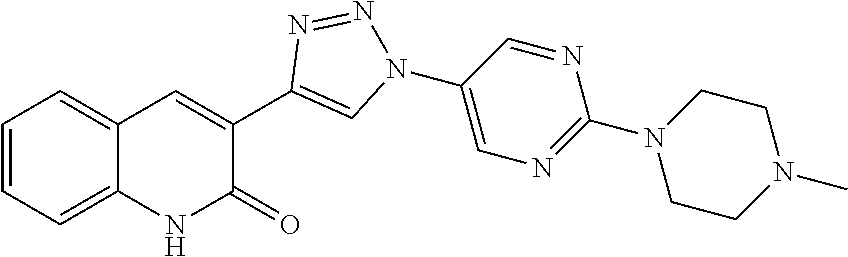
C12=CC=CC=C1C=C(C1=CN(C3=CN=C(N4CCN(C)CC4)N=C3)N=N1)C(=O)N2
